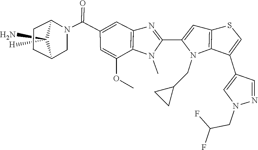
C12CCC(CN1C(C1=CC3=C(N(C)C(C4=CC5=C(N4CC4CC4)C(C4=CN(CC(F)F)N=C4)=CS5)=N3)C(OC)=C1)=O)C2(N)[H]
